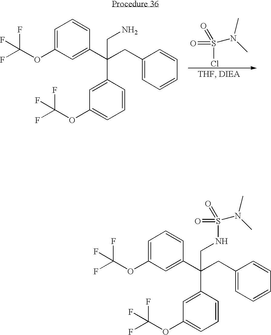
C1=C(OC(F)(F)F)C=C(C(CC2=CC=CC=C2)(C2=CC(OC(F)(F)F)=CC=C2)CNS(N(C)C)(=O)=O)C=C1.C1=C(OC(F)(F)F)C=C(C(CC2=CC=CC=C2)(C2=CC(OC(F)(F)F)=CC=C2)CN)C=C1.S(Cl)(N(C)C)(=O)=O
